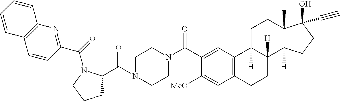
C1C2([H])C([H])(C3([H])C(C)(C1)C(O)(C#C)CC3)CCC1=C2C=C(C(=O)N2CCN(C(C3CCCN3C(C3=NC4=C(C=C3)C=CC=C4)=O)=O)CC2)C([MeO])=C1
